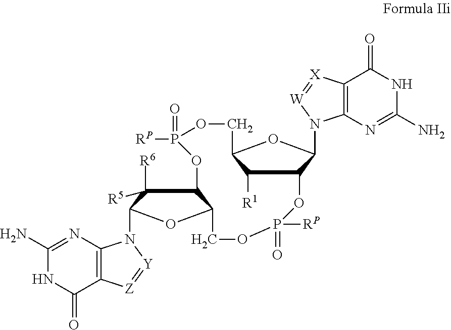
C1([R1])C2C(N3C4=C(C(=O)NC(N)=N4)[X]=[W]3)OC1COP(=O)([RP])OC1C([R6])([R5])C(N3C4=C(C(=O)NC(N)=N4)[Z]=[Y]3)OC1COP([RP])(=O)O2
